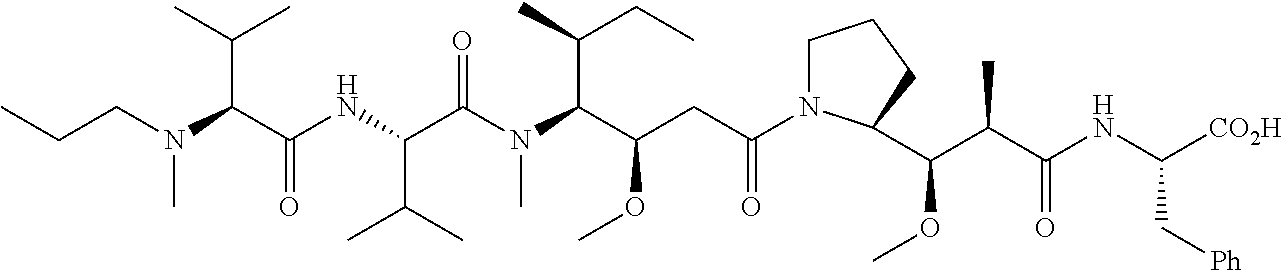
N(C(C(=O)NC(C(C)C)C(=O)N(C)C(C(CC)C)C(CC(=O)N1CCCC1C(OC)C(C)C(=O)NC([CO2H])C[Ph])OC)C(C)C)(CCC)C
